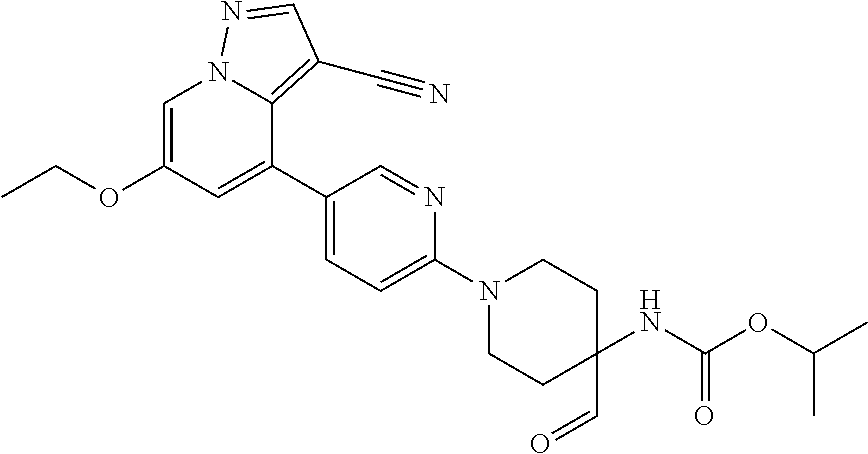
C1=C(OCC)C=C(C2=CC=C(N3CCC(NC(OC(C)C)=O)(C=O)CC3)N=C2)C2=C(C#N)C=NN12
